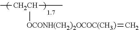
C[CH2CH](C)[OCONH(CH2)2OCOC(CH3)]=C
